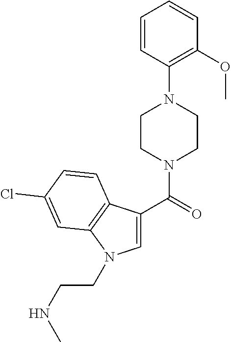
C1=CC(N2CCN(C(C3=CN(CCNC)C4=C3C=CC(Cl)=C4)=O)CC2)=C(OC)C=C1
